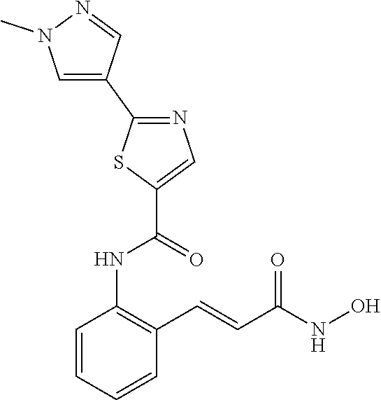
C1=CC=CC(C=CC(NO)=O)=C1NC(=O)C1=CN=C(C2=CN(C)N=C2)S1
